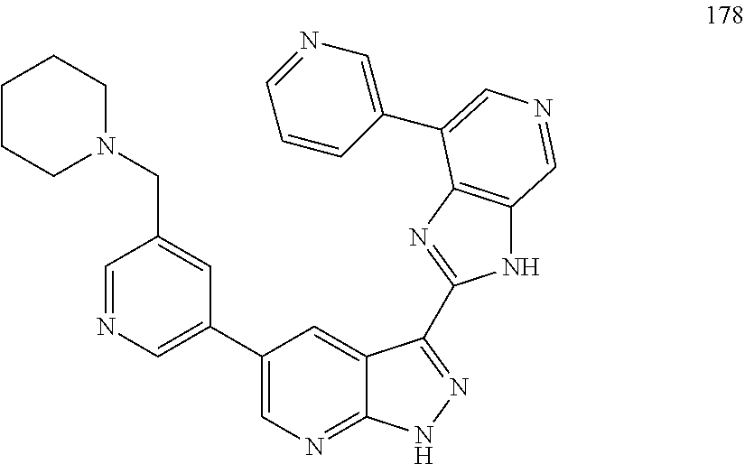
N1(CC2=CC(C3=CN=C4C(=C3)C(C3=NC5=C(N3)C=NC=C5C3=CN=CC=C3)=NN4)=CN=C2)CCCCC1
